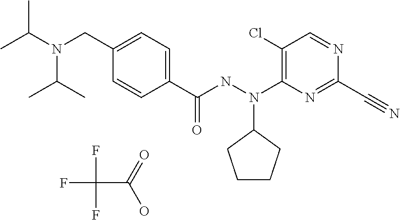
C1=CC(C(NN(C2=C(Cl)C=NC(C#N)=N2)C2CCCC2)=O)=CC=C1CN(C(C)C)C(C)C.FC(F)(F)C(=O)O
